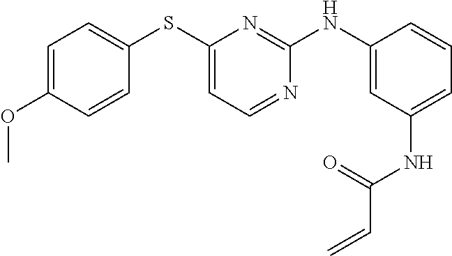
C1=C(OC)C=CC(SC2=CC=NC(NC3=CC(NC(C=C)=O)=CC=C3)=N2)=C1
